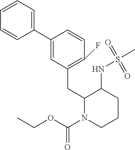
C1=CC=C(C2=CC(CC3N(C(=O)OCC)CCCC3NS(C)(=O)=O)=C(F)C=C2)C=C1
